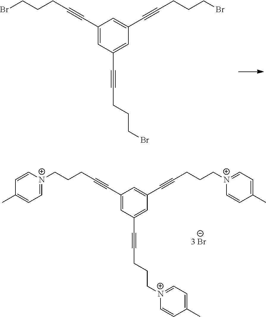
C1(C#CCCCBr)=CC(C#CCCCBr)=CC(C#CCCCBr)=C1.C1(C#CCCC[N+]2=CC=C(C)C=C2)=CC(C#CCCC[N+]2=CC=C(C)C=C2)=CC(C#CCCC[N+]2=CC=C(C)C=C2)=C1
